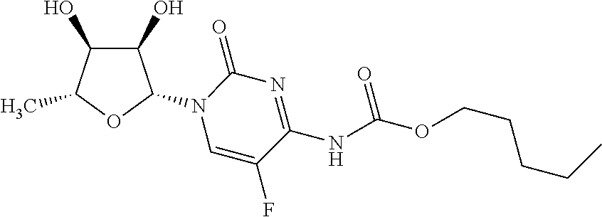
C1(O)C(O)C(C)OC1N1C=C(F)C(NC(OCCCCC)=O)=NC1=O
